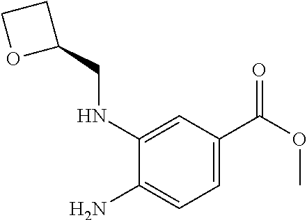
C1(NCC2CCO2)=CC(C(OC)=O)=CC=C1N
